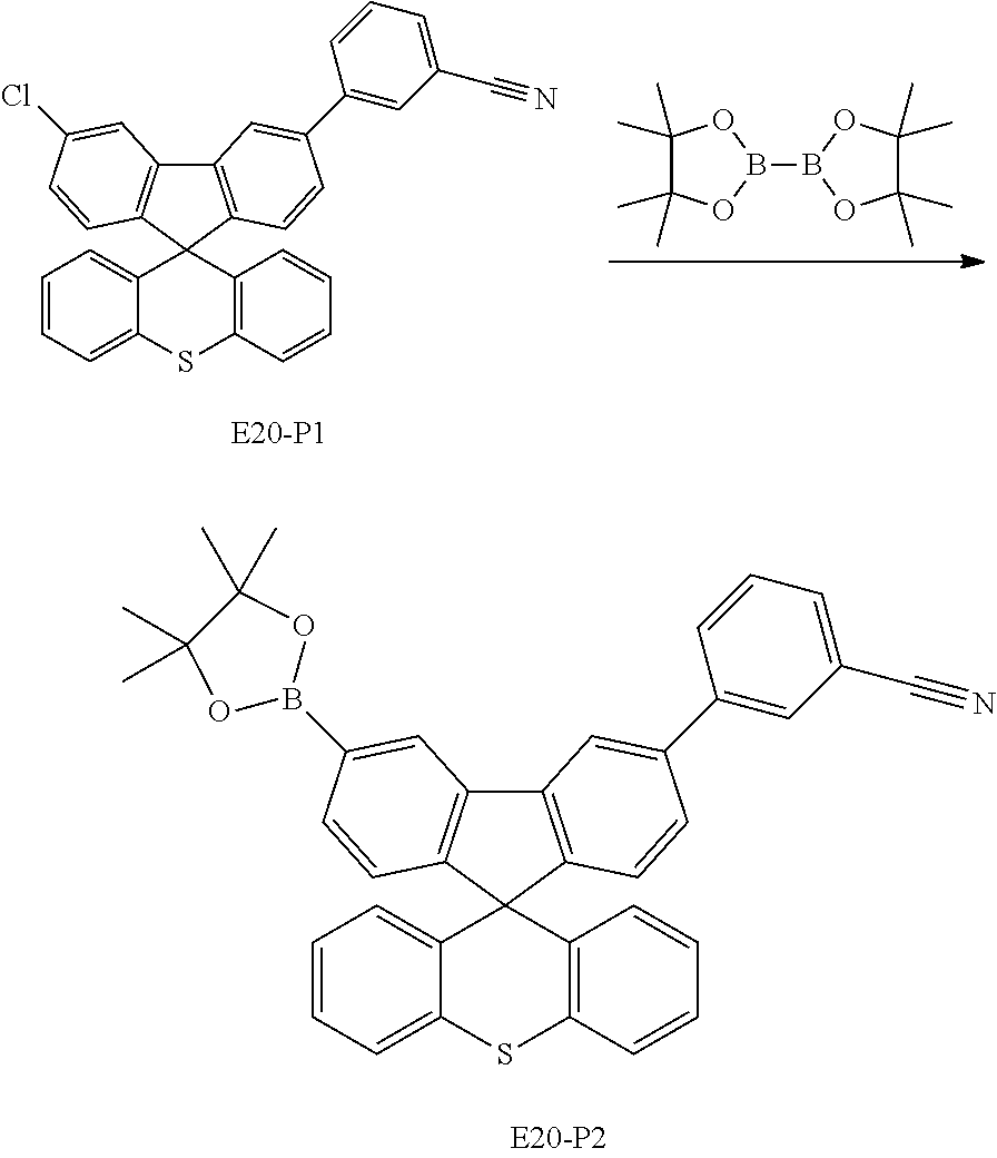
C1(C)(C)C(C)(C)OB(B2OC(C)(C)C(C)(C)O2)O1.C12=C(C=CC(C3=CC(C#N)=CC=C3)=C1)C1(C3=C2C=C(Cl)C=C3)C2=CC=CC=C2SC2=C1C=CC=C2.C12=C(C=CC(C3=CC(C#N)=CC=C3)=C1)C1(C3=C2C=C(B2OC(C)(C)C(C)(C)O2)C=C3)C2=CC=CC=C2SC2=C1C=CC=C2
